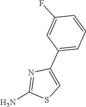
C1(F)=CC(C2=CSC(N)=N2)=CC=C1
